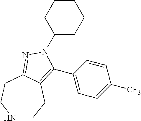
C1(N2C(C3=CC=C([CF3])C=C3)=C3CCNCCC3=N2)CCCCC1
